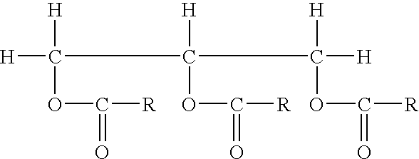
[H]C([H])(OC([R])=O)C([H])(C([H])([H])OC([R])=O)OC(=O)[R]
